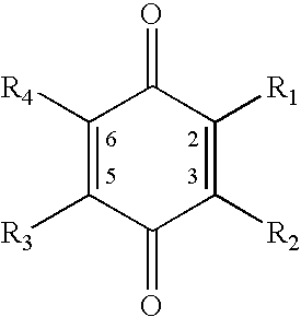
[R3]C1=C([R4])C(=O)C([R1])=C([R2])C1=O
